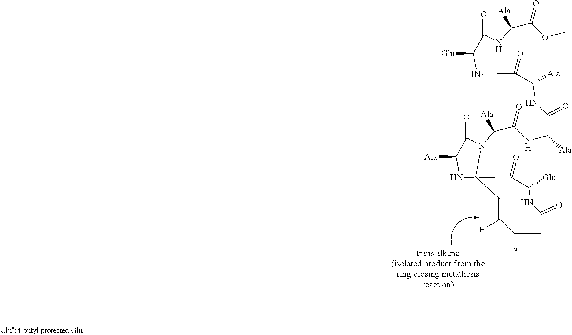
N(C(C(OC)=O)[Ala])C(C(NC(C(NC(=O)C(NC(C(N1C(=O)C([Ala])NC(=O)C([Glu])NC(=O)CCC([H])=CC1)[Ala])=O)[Ala])[Ala])=O)[Glu])=O
